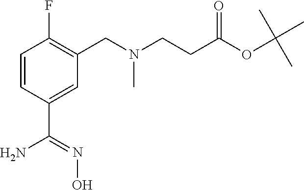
C1=CC(C(N)=NO)=CC(CN(C)CCC(OC(C)(C)C)=O)=C1F
